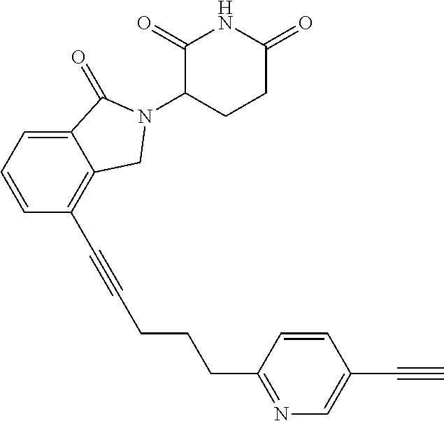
C12=CC=CC(C#CCCCC3=NC=C(C#C)C=C3)=C1CN(C1CCC(=O)NC1=O)C2=O
